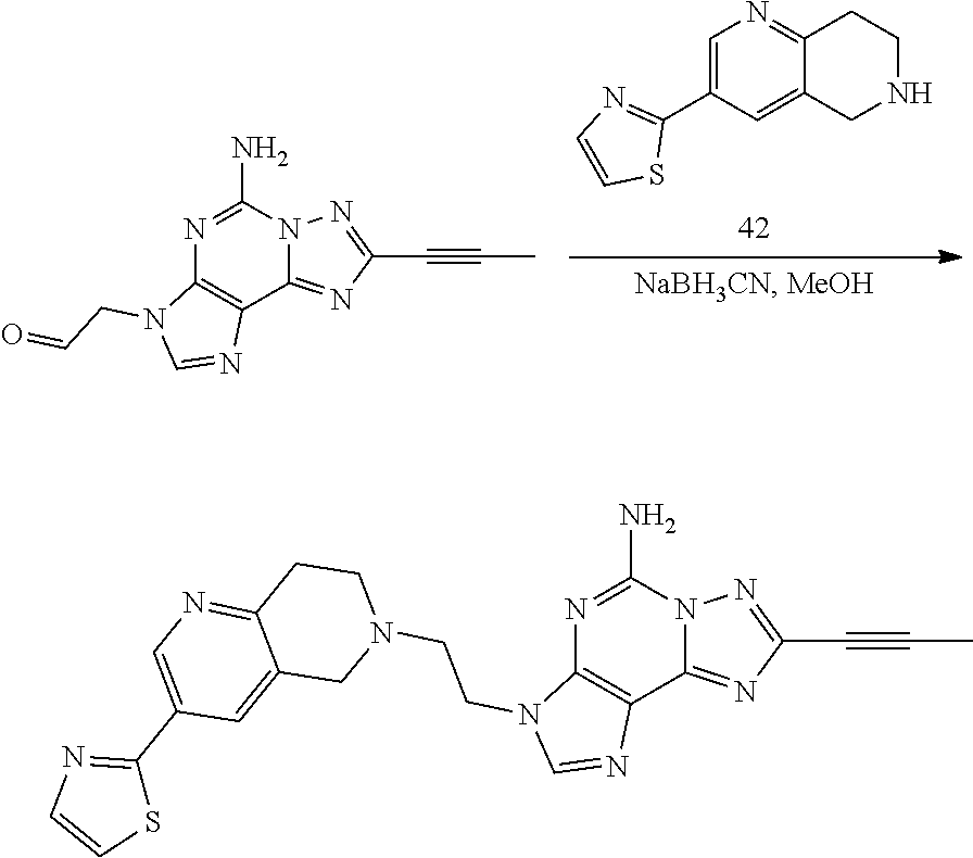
C12=NC(C#CC)=NN1C(N)=NC1=C2N=CN1CC=O.C1NCC2=CC(C3=NC=CS3)=CN=C2C1.C12=NC(C#CC)=NN1C(N)=NC1=C2N=CN1CCN1CCC2=NC=C(C3=NC=CS3)C=C2C1
